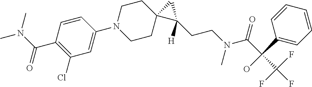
C1=CC(C(N(C)C)=O)=C(Cl)C=C1N1CCC2(CC1)C(CCN(C(C(C1=CC=CC=C1)(O)C(F)(F)F)=O)C)([H])C2
